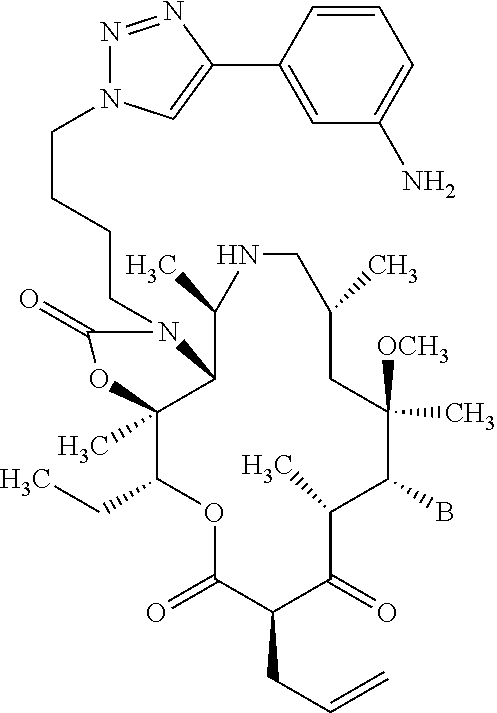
O1C(=O)C(CC=C)C(=O)C(C)C(B)C([OCH3])(C)CC(C)CNC(C)C2C(C)(C1CC)OC(=O)N2CCCCN1N=NC(C2=CC(N)=CC=C2)=C1
